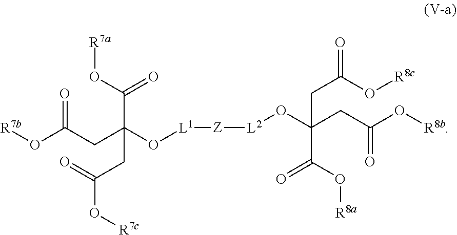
C(C(O[L1][Z][L2]OC(CC(O[R8b])=O)(CC(=O)O[R8c])C(O[R8a])=O)(C(O[R7a])=O)CC(O[R7c])=O)C(O[R7b])=O
